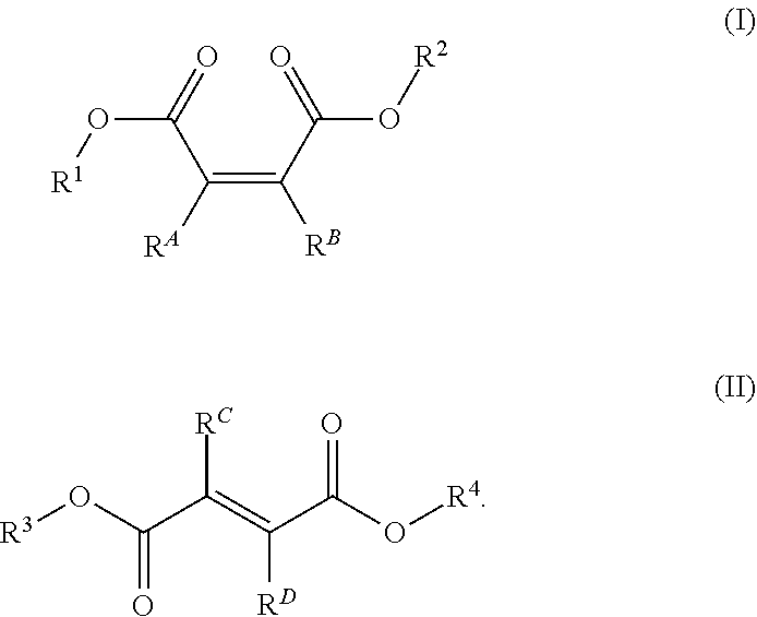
[RC]C(=C(C(=O)O[R4])[RD])C(O[R3])=O.C(=C(C(=O)O[R2])[RB])(C(=O)O[R1])[RA]
